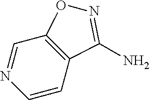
C1=CC2=C(C=N1)ON=C2N
